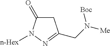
C1C(=O)N([n-Hex])N=C1CN([Me])[Boc]
